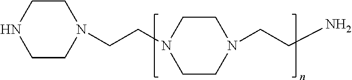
C1CN(CCN)CCN1CCN1CCNCC1
